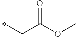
C(C(OC)=O)C
